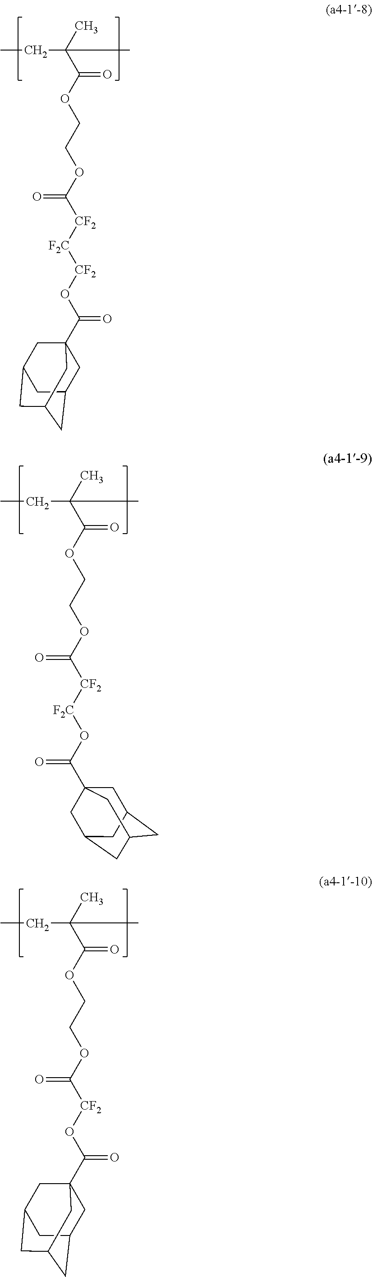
CCC(C)(C(=O)OCCOC(=O)[CF2][F2C][CF2]OC(=O)C12CC3CC(CC(C1)C3)C2)C.CCC(C)(C(=O)OCCOC(=O)[CF2][F2C]OC(=O)C12CC3CC(CC(C1)C3)C2)C.CCC(C)(C(=O)OCCOC(=O)[CF2]OC(=O)C12CC3CC(CC(C1)C3)C2)C
